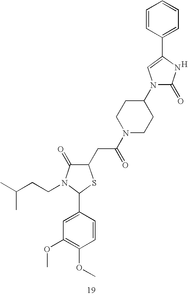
C1(CC(N2CCC(N3C(=O)NC(C4=CC=CC=C4)=C3)CC2)=O)C(=O)N(CCC(C)C)C(C2=CC(OC)=C(OC)C=C2)S1.[H]
